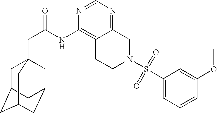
C1C2CC3CC(CC1(CC(=O)NC1=C4C(=NC=N1)CN(S(C1=CC=CC(OC)=C1)(=O)=O)CC4)C3)C2
